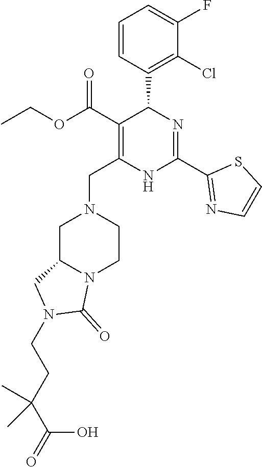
C1=CC(C2C(C(OCC)=O)=C(CN3CC4N(CC3)C(=O)N(CCC(C(=O)O)(C)C)C4)NC(C3=NC=CS3)=N2)=C(Cl)C(F)=C1
